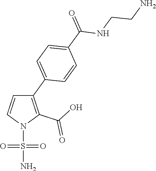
C1(C2=CC=C(C(=O)NCCN)C=C2)=C(C(O)=O)N(S(=O)(=O)N)C=C1
